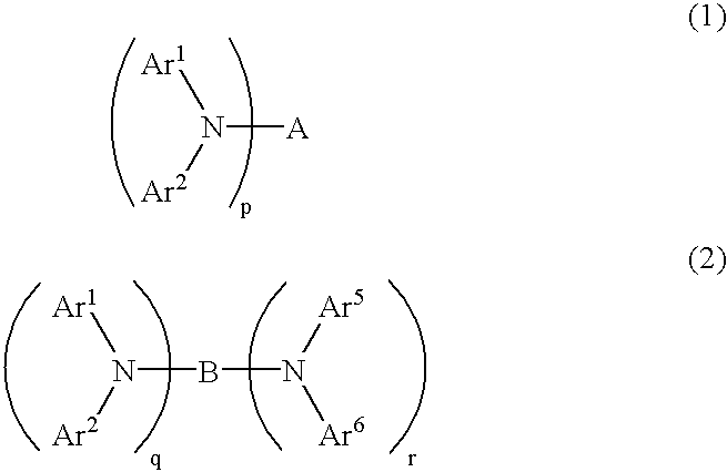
N([A])([Ar1])[Ar2].N([Ar1])([Ar2])BN([Ar5])[Ar6]
